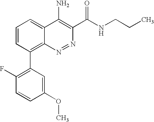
C1=CC(C2=C(F)C=CC(OC)=C2)=C2C(=C1)C(N)=C(C(NCCC)=O)N=N2
